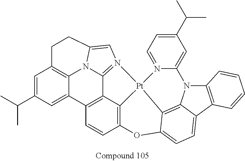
C12=CC(C(C)C)=CC3=C1N1C4=N(C=C1CC3)[Pt]13C5=C(C=CC2=C45)OC2=CC=C4C(=C12)N(C1=CC(C(C)C)=CC=N31)C1=C4C=CC=C1
